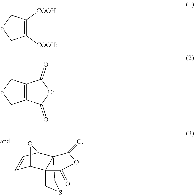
C1=CC2C34C(C1O2)(CSC3)C(=O)OC4=O.C1([COOH])=C([COOH])CSC1.C12=C(CSC1)C(=O)OC2=O
